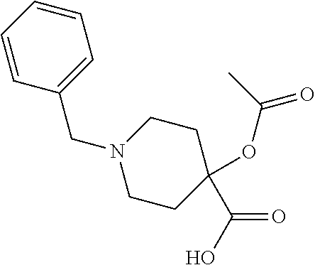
C1=CC(CN2CCC(C(O)=O)(OC(=O)C)CC2)=CC=C1
